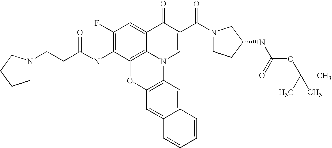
C1(F)=C(NC(CCN2CCCC2)=O)C2=C3C(=C1)C(=O)C(C(N1CCC(NC(OC(C)(C)C)=O)C1)=O)=CN3C1=C(O2)C=C2C(=C1)C=CC=C2
